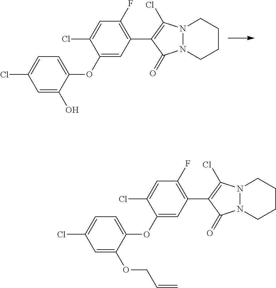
C1(OC2=CC=C(Cl)C=C2O)=CC(C2=C(Cl)N3N(C2=O)CCCC3)=C(F)C=C1Cl.C1(OC2=CC=C(Cl)C=C2OCC=C)=CC(C2=C(Cl)N3N(C2=O)CCCC3)=C(F)C=C1Cl
